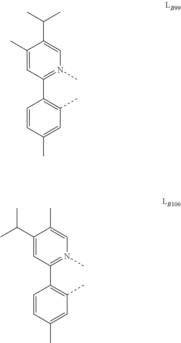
C1=C(C)C(C(C)C)=CN(C)=C1C1=C(C)C=C(C)C=C1.C1=C(C(C)C)C(C)=CN(C)=C1C1=C(C)C=C(C)C=C1
